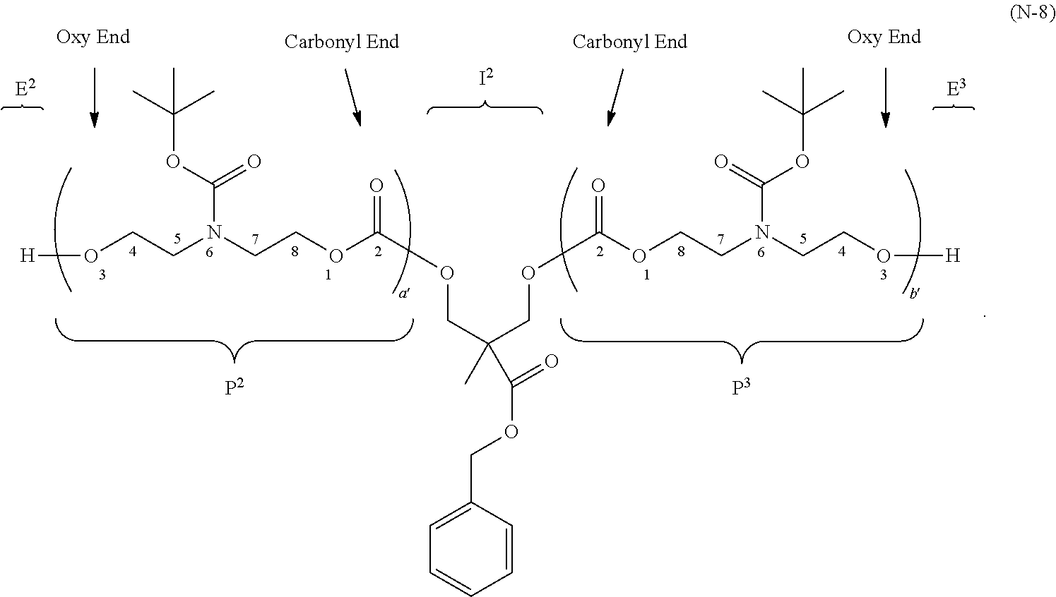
[H]OCCN(CCOC(=O)OCC(COC(OCCN(CCO[H])C(=O)OC(C)(C)C)=O)(C)C(=O)OCC1=CC=CC=C1)C(=O)OC(C)(C)C
